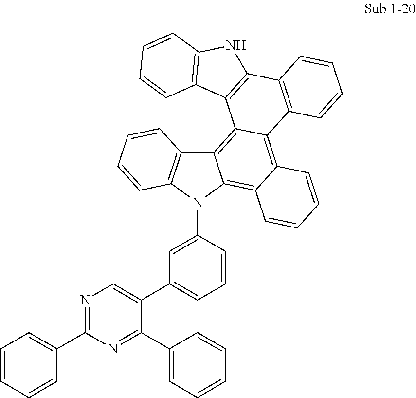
C12=C3C(=C4C(=C1N(C1=CC(C5=CN=C(C6=CC=CC=C6)N=C5C5=CC=CC=C5)=CC=C1)C1=C2C=CC=C1)C=CC=C4)C1=C(C=CC=C1)C1=C3C2=C(N1)C=CC=C2
